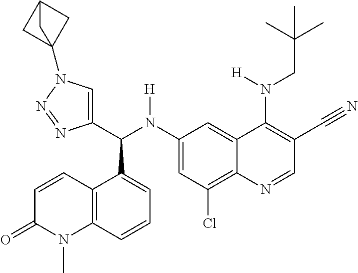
C1(N(C(C2=CN(C34CC(C3)C4)N=N2)C2=CC=CC3=C2C=CC(=O)N3C)[H])=CC(Cl)=C2C(=C1)C(N(CC(C)(C)C)[H])=C(C#N)C=N2
